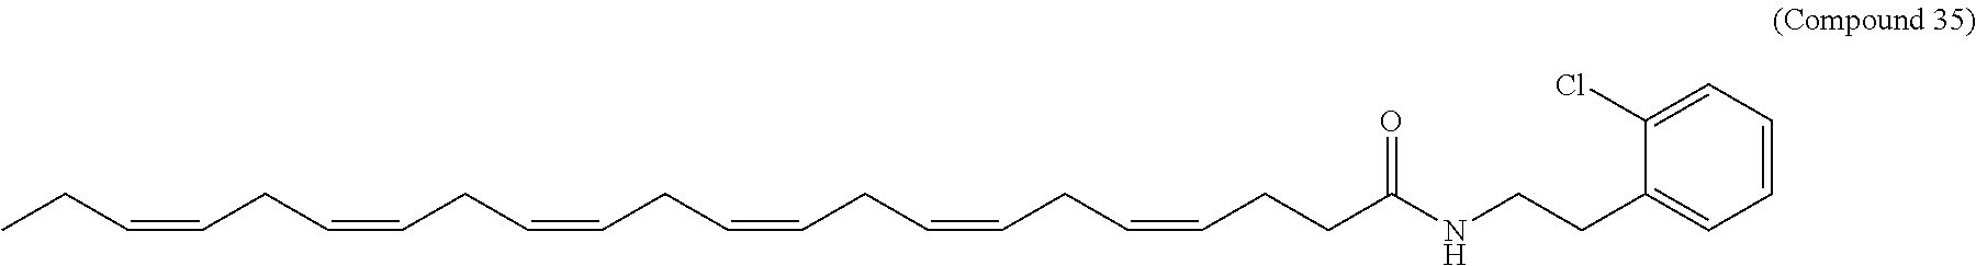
CCC=CCC=CCC=CCC=CCC=CCC=CCCC(NCCC1=CC=CC=C1Cl)=O
